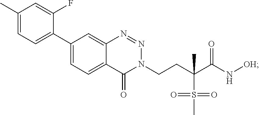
N1=NC2=CC(C3=CC=C(C)C=C3F)=CC=C2C(=O)N1CCC(S(=O)(=O)C)(C)C(N[OH])=O
